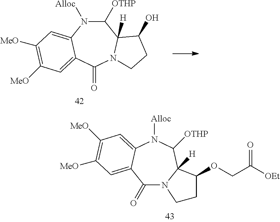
C1([OTHP])N([Alloc])C2=CC([MeO])=C([MeO])C=C2C(=O)N2C1([H])C(O)CC2.C1(=O)N2C([H])(C([OTHP])N([Alloc])C3=CC([MeO])=C([MeO])C=C13)C(OCC([OEt])=O)CC2
